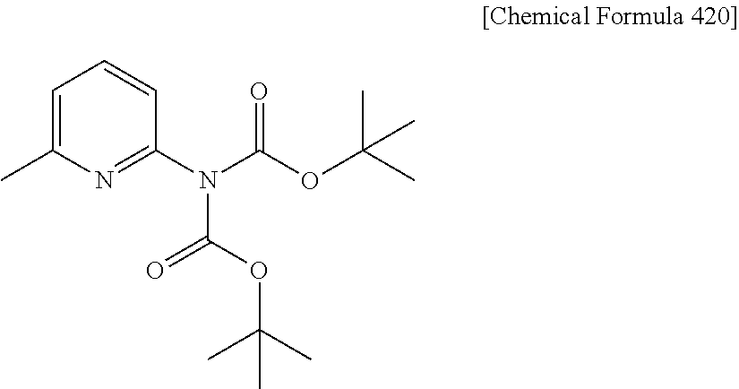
C1=C(C)N=C(N(C(=O)OC(C)(C)C)C(=O)OC(C)(C)C)C=C1
